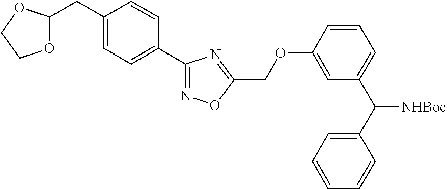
O1C(CC2=CC=C(C3=NOC(COC4=CC(C(C5=CC=CC=C5)[NHBoc])=CC=C4)=N3)C=C2)OCC1
